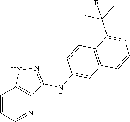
C1=CC=NC2=C1NN=C2NC1=CC2=C(C=C1)C(C(C)(C)F)=NC=C2
